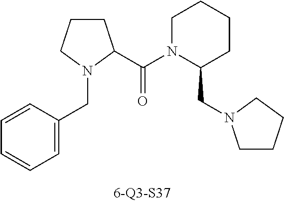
C(N1C(CN2CCCC2)CCCC1)(=O)C1CCCN1CC1=CC=CC=C1
